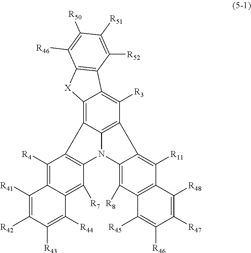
C12=C([R11])C3=C(C([R8])=C1N1C4=C2C([R3])=C2C(=C4C4=C1C([R7])=C1C(=C4[R4])C([R41])=C([R42])C([R43])=C1[R44])[X]C1=C2C([R52])=C([R51])C([R50])=C1[R46])C([R45])=C([R46])C([R47])=C3[R48]
